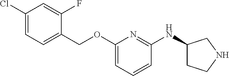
C1(Cl)=CC=C(COC2=CC=CC(NC3CCNC3)=N2)C(F)=C1
